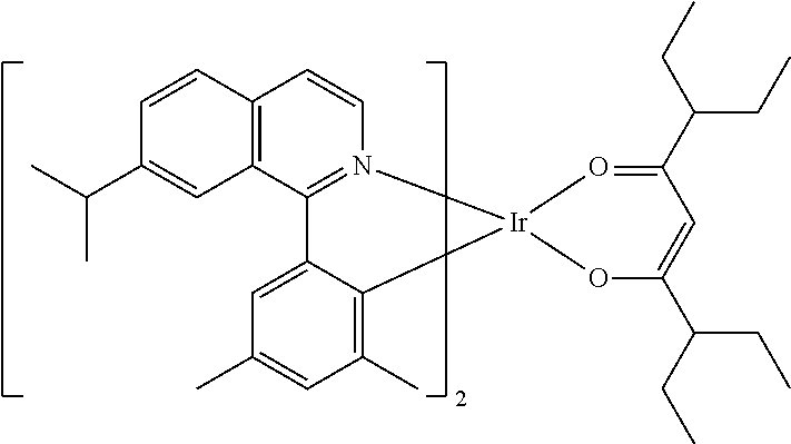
C12=C(C3=N(C=C1)[Ir]1(C4=C(C)C=C(C)C=C34)O=C(C(CC)CC)C=C(C(CC)CC)O1)C=C(C(C)C)C=C2
